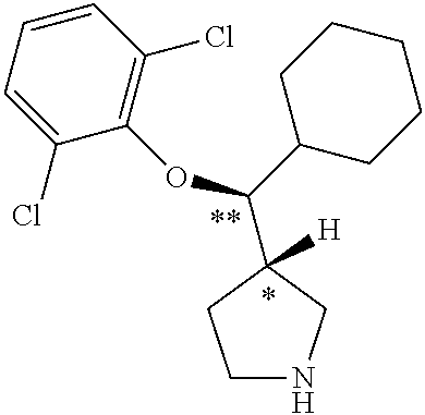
C1NCC([H])(C(C2CCCCC2)OC2=C(Cl)C=CC=C2Cl)C1
